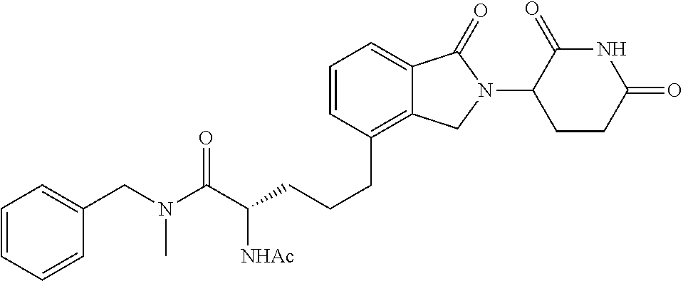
C(N(C(C(CCCC1=C2C(=CC=C1)C(=O)N(C1C(=O)NC(=O)CC1)C2)[NHAc])=O)C)C1=CC=CC=C1
